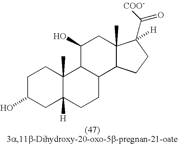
C1C(O)CC2([H])C(C)(C1)C1C(CC2)C2C(C)(CC1O)C(C([COO-])=O)([H])CC2
